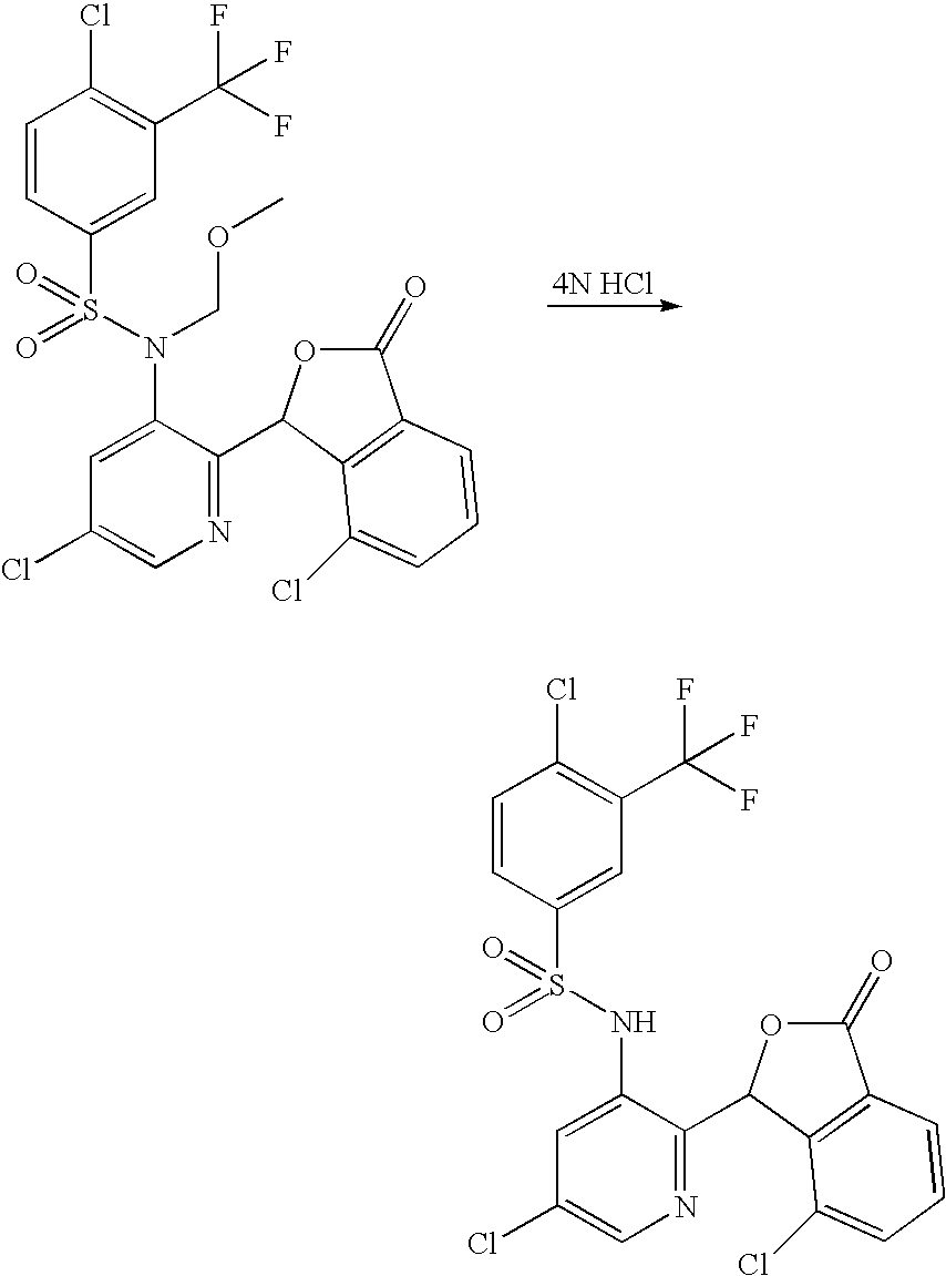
C1=CC(S(N(C2=CC(Cl)=CN=C2C2OC(=O)C3=C2C(Cl)=CC=C3)COC)(=O)=O)=CC(C(F)(F)F)=C1Cl.C1=CC(S(NC2=CC(Cl)=CN=C2C2OC(=O)C3=C2C(Cl)=CC=C3)(=O)=O)=CC(C(F)(F)F)=C1Cl
